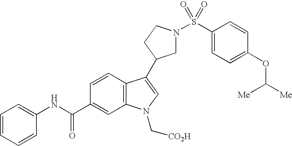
C1N(S(C2=CC=C(OC([Me])[Me])C=C2)(=O)=O)CCC1C1=CN(C[CO2H])C2=C1C=CC(C(NC1=CC=CC=C1)=O)=C2
